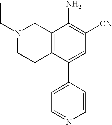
N1(CC)CCC2=C(C1)C(N)=C([CN])C=C2C1=CC=NC=C1
